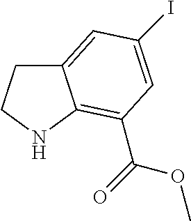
C12=CC(I)=CC(C(=O)OC)=C1NCC2
